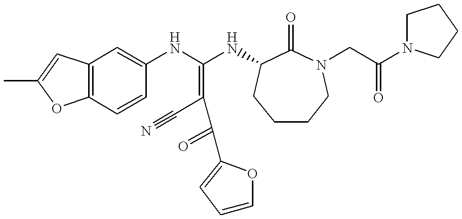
C12=C(C=CC(NC(NC3C(=O)N(CC(N4CCCC4)=O)CCCC3)=C(C#N)C(=O)C3=CC=CO3)=C1)OC(C)=C2
